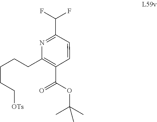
C1(C(OC(C)(C)C)=O)=C(CCCCC[OTs])N=C(C(F)F)C=C1
